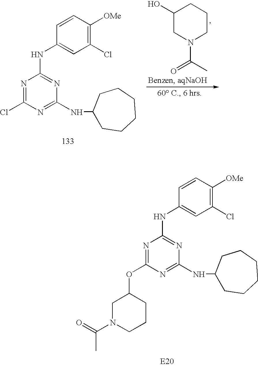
C1=CC(NC2=NC(NC3CCCCCC3)=NC(OC3CN(C(=O)C)CCC3)=N2)=CC(Cl)=C1[OMe].C1(O)CN(C(=O)C)CCC1.C1=CC(NC2=NC(NC3CCCCCC3)=NC(Cl)=N2)=CC(Cl)=C1[OMe]
